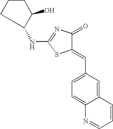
N(C1=NC(=O)C(=CC2=CC=C3C(=C2)C=CC=N3)S1)C1C(O)CCC1
